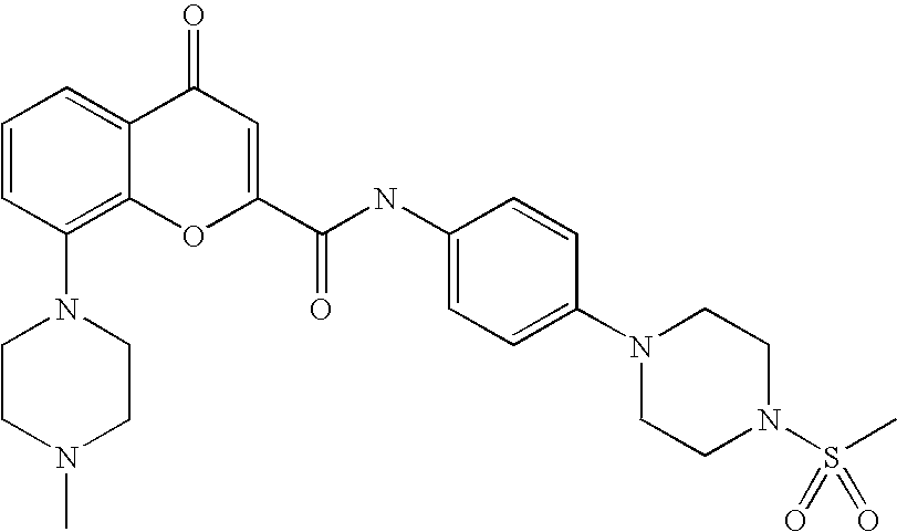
C1=CC(N2CCN(C)CC2)=C2C(=C1)C(=O)C=C(C(=O)NC1=CC=C(N3CCN(S(C)(=O)=O)CC3)C=C1)O2
